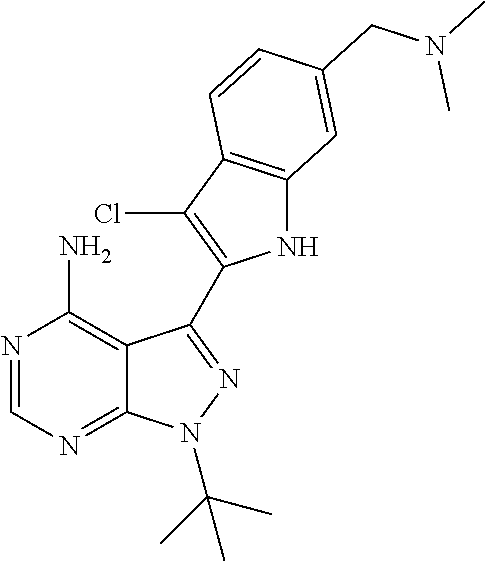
C12=C(N)N=CN=C1N(C(C)(C)C)N=C2C1=C(Cl)C2=C(N1)C=C(CN(C)C)C=C2
